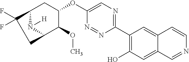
C1(C2=C(O)C=C3C(=C2)C=CN=C3)=NC=C(OC2CC3N([H])C(C2OC)CC3(F)F)N=N1
